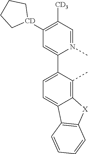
C1([CD3])=C([CD]2CCCC2)C=C(C2=CC=C3C(=C2C)[X]C2=C3C=CC=C2)N(C)=C1
